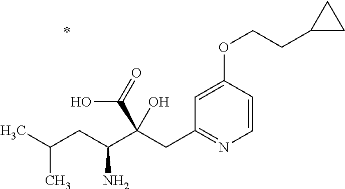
C1=CC(OCCC2CC2)=CC(CC(C(CC(C)C)N)(C(=O)O)O)=N1
